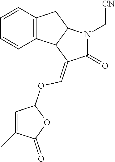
C12=C(C=CC=C1)CC1C2C(=COC2C=C(C)C(=O)O2)C(=O)N1C[CN]
